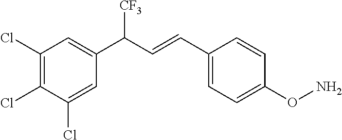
C1(Cl)=C(Cl)C(Cl)=CC(C(C=CC2=CC=C(ON)C=C2)[CF3])=C1
